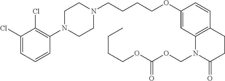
C1=C(Cl)C(Cl)=C(N2CCN(CCCCOC3=CC4=C(C=C3)CCC(=O)N4COC(OCCCC)=O)CC2)C=C1
